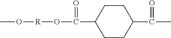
C1CC(C(C)=O)CCC1C(O[R]OC)=O
